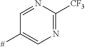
C1=NC([CF3])=NC=C1[#]
